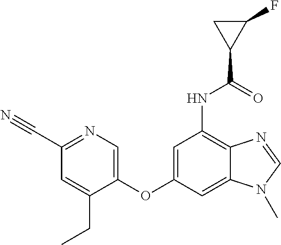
C1=C(OC2=CC(NC(C3C(F)C3)=O)=C3C(=C2)N(C)C=N3)C(CC)=CC(C#N)=N1
